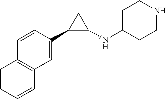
C1=C(C2C(NC3CCNCC3)C2)C=CC2=C1C=CC=C2
